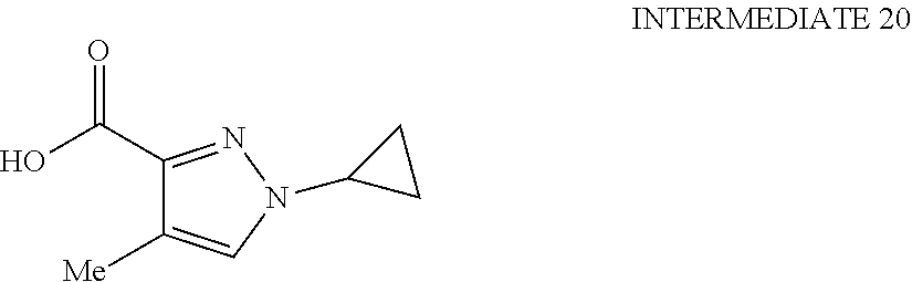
C1(C(O)=O)=NN(C2CC2)C=C1[Me]
